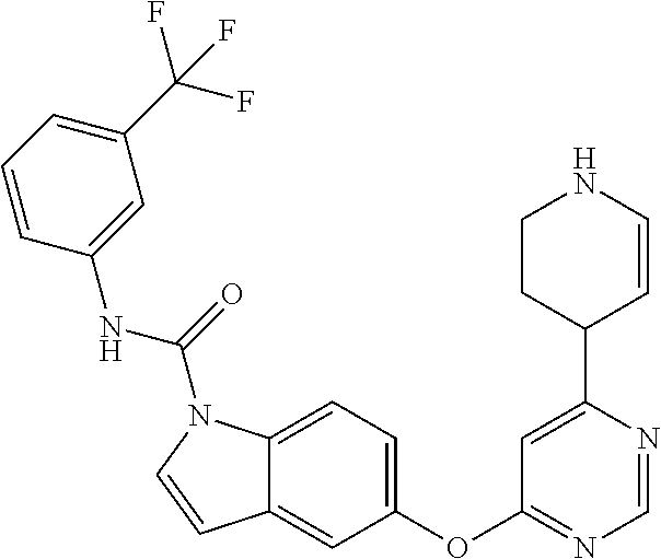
C1=NC(C2C=CNCC2)=CC(OC2=CC=C3C(=C2)C=CN3C(NC2=CC(C(F)(F)F)=CC=C2)=O)=N1
